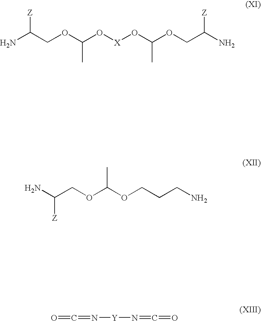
NC(COC(O[X]OC(OCC(N)[Z])C)C)[Z].NC(COC(OCCCN)C)[Z].O=C=N[Y]N=C=O
